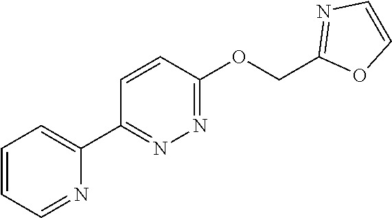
C1=CC=NC(C2=NN=C(OCC3=NC=CO3)C=C2)=C1
